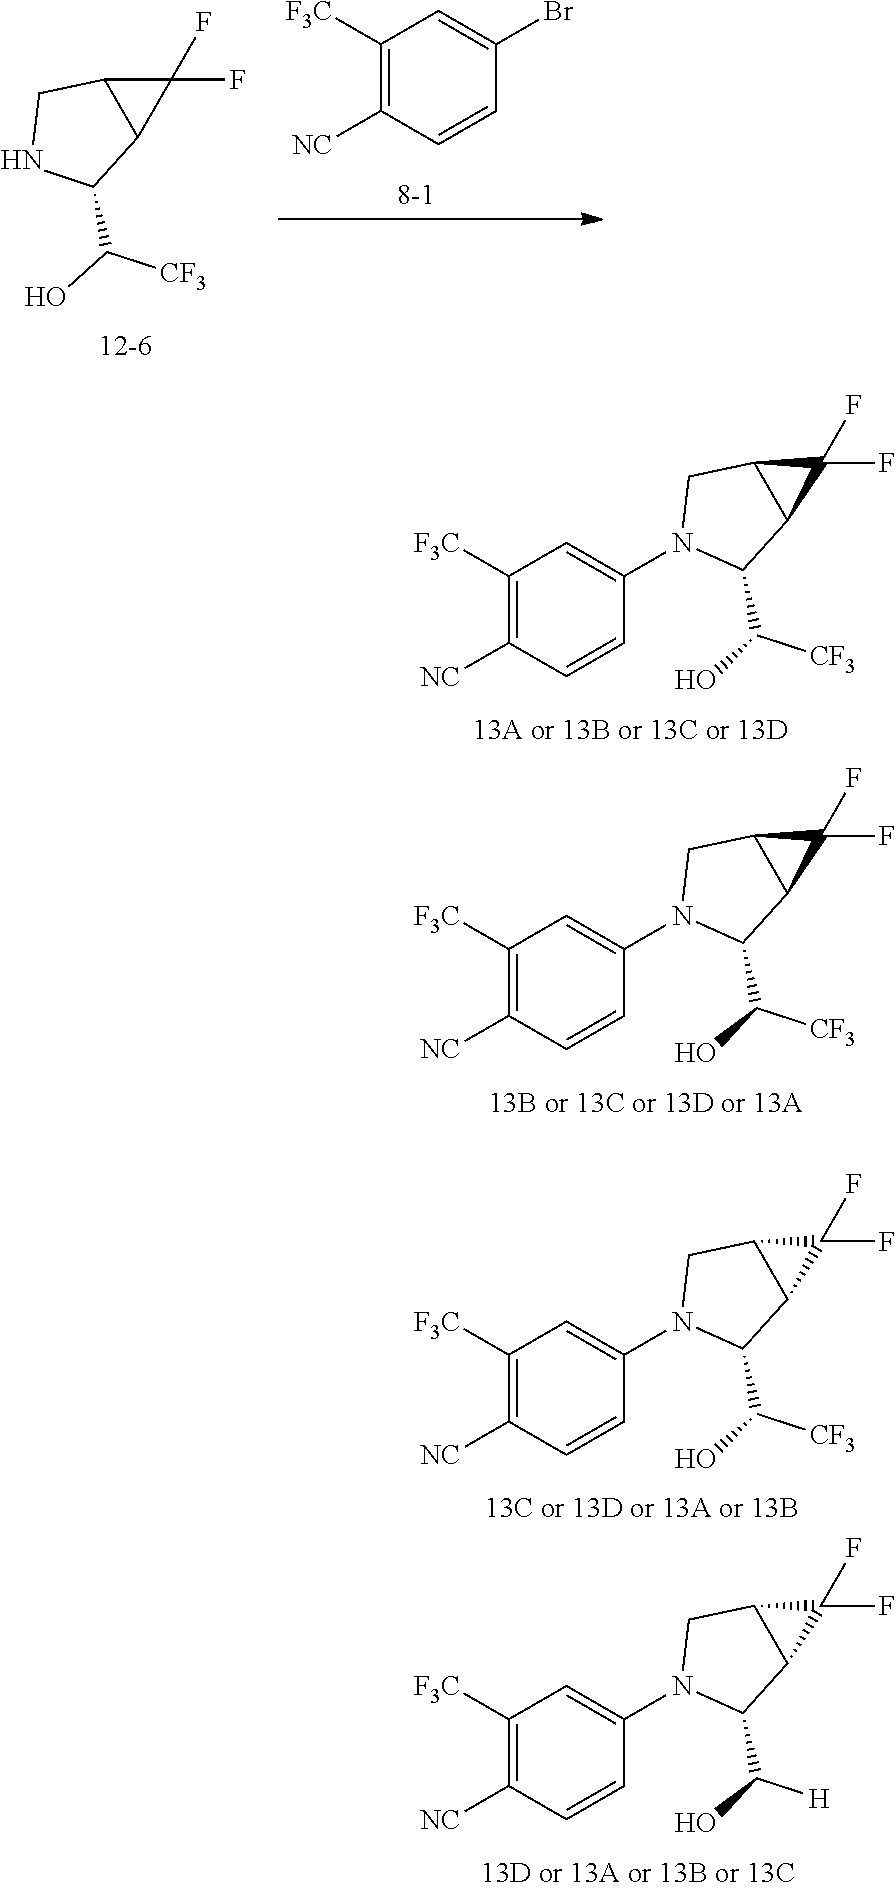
N1C(C([CF3])O)C2C(C1)C2(F)F.C1([F3C])=C([NC])C=CC(Br)=C1.C1([F3C])=C([NC])C=CC(N2C(C([CF3])O)C3C(C2)C3(F)F)=C1.C1([F3C])=C([NC])C=CC(N2C(C([CF3])O)C3C(C2)C3(F)F)=C1.C1([F3C])=C([NC])C=CC(N2C(C([CF3])O)C3C(C2)C3(F)F)=C1.C1([F3C])=C([NC])C=CC(N2C(C([H])O)C3C(C2)C3(F)F)=C1
